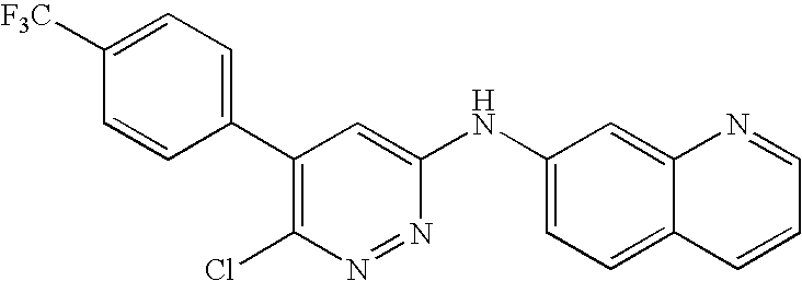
C1([F3C])=CC=C(C2=C(Cl)N=NC(NC3=CC=C4C(=C3)N=CC=C4)=C2)C=C1
